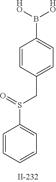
C1=CC=CC=C1S(CC1=CC=C(B([HO])[HO])C=C1)=O
